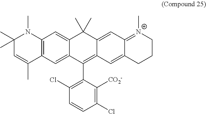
C1(C)(C)C=C(C)C2=C(N1C)C=C1C(=C2)C(C2=C(Cl)C=CC(Cl)=C2[CO2-])=C2C(=CC3=[N+](C)CCCC3=C2)C1(C)C
